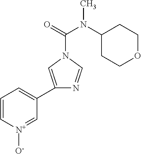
C1=C[N+]([O-])=CC(C2=CN(C(=O)N(C3CCOCC3)C)C=N2)=C1
